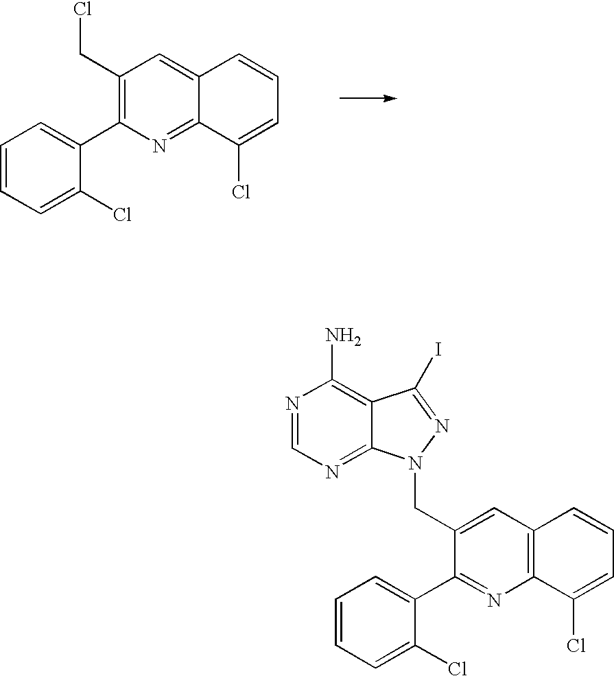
C1=CC=C(Cl)C(C2=C(CCl)C=C3C(=N2)C(Cl)=CC=C3)=C1.C1=CC=C(Cl)C(C2=NC3=C(C=C2CN2C4=NC=NC(N)=C4C(I)=N2)C=CC=C3Cl)=C1
